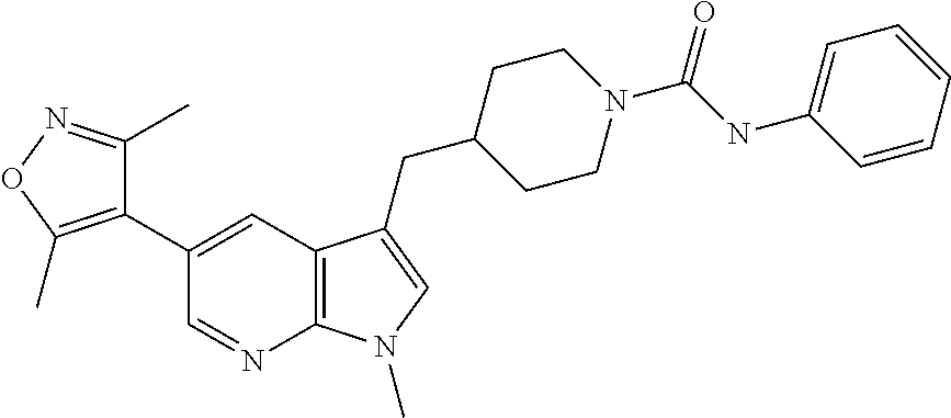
C1(C2=CC3=C(N=C2)N(C)C=C3CC2CCN(C(NC3=CC=CC=C3)=O)CC2)=C(C)ON=C1C
